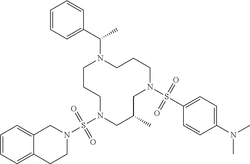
C1CCN(S(N2CC3=CC=CC=C3CC2)(=O)=O)CC(C)CN(S(C2=CC=C(N(C)C)C=C2)(=O)=O)CCCN1C(C)C1=CC=CC=C1
